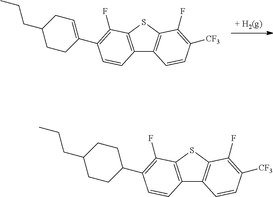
[+ H2(g)].C12=C(SC3=C1C=CC([CF3])=C3F)C(F)=C(C1=CCC(CCC)CC1)C=C2.C12=C(SC3=C1C=CC([CF3])=C3F)C(F)=C(C1CCC(CCC)CC1)C=C2
